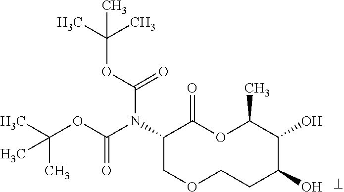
N(C1COCCC(O)C(O)C(C)OC1=O)(C(OC(C)(C)C)=O)C(OC(C)(C)C)=O
